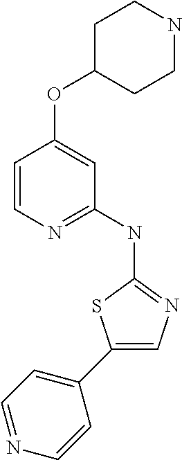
C1C(OC2=CC(NC3=NC=C(C4=CC=NC=C4)S3)=NC=C2)CCNC1
